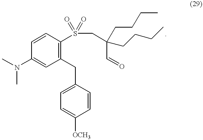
CN(C1=CC(CC2=CC=C([OCH3])C=C2)=C(S(=O)(=O)CC(C=O)(CCCC)CCCC)C=C1)C
